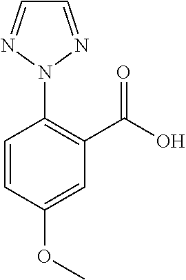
C1=CC(OC)=CC(C(O)=O)=C1N1N=CC=N1
